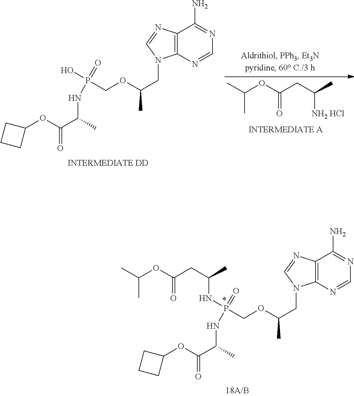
CC(C)OC(CC([NH2 HCl])C)=O.C12=C(N=CN=C1N)N(CC(C)OCP(O)(=O)NC(C(OC1CCC1)=O)C)C=N2.C12=C(N=CN=C1N)N(CC(C)OCP(NC(CC(OC(C)C)=O)C)(=O)NC(C(OC1CCC1)=O)C)C=N2
